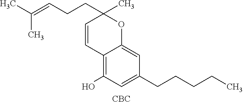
[CBC].C1=CC(CCC=C(C)C)(C)OC2=CC(CCCCC)=CC(O)=C12
